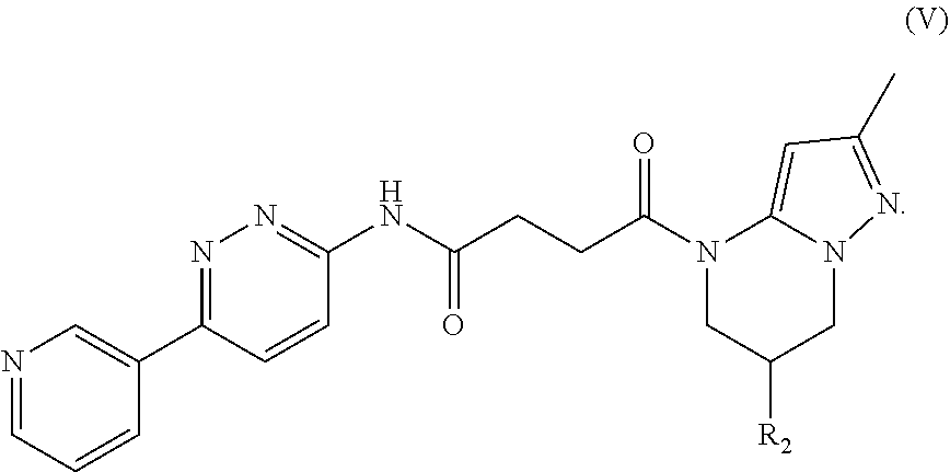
N1(C(CCC(NC2=NN=C(C3=CN=CC=C3)C=C2)=O)=O)CC([R2])CN2C1=CC(C)=N2
